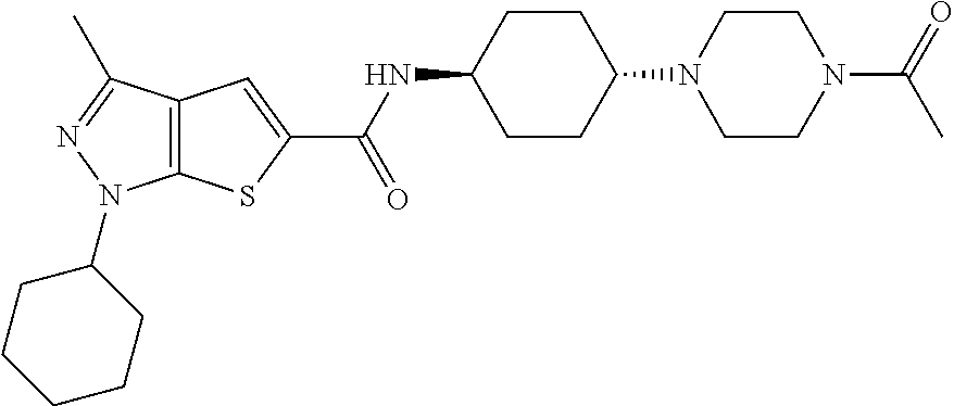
C1CC(N2CCN(C(C)=O)CC2)CCC1NC(C1=CC2=C(S1)N(C1CCCCC1)N=C2C)=O
